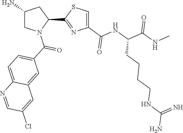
C1(C2=NC(C(NC(C(NC)=O)CCCCNC(N)=N)=O)=CS2)CC(N)CN1C(C1=CC=C2C(=C1)C=C(Cl)C=N2)=O
